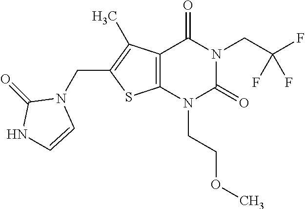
C12=C(N(CCOC)C(=O)N(CC(F)(F)F)C1=O)SC(CN1C(=O)NC=C1)=C2C
